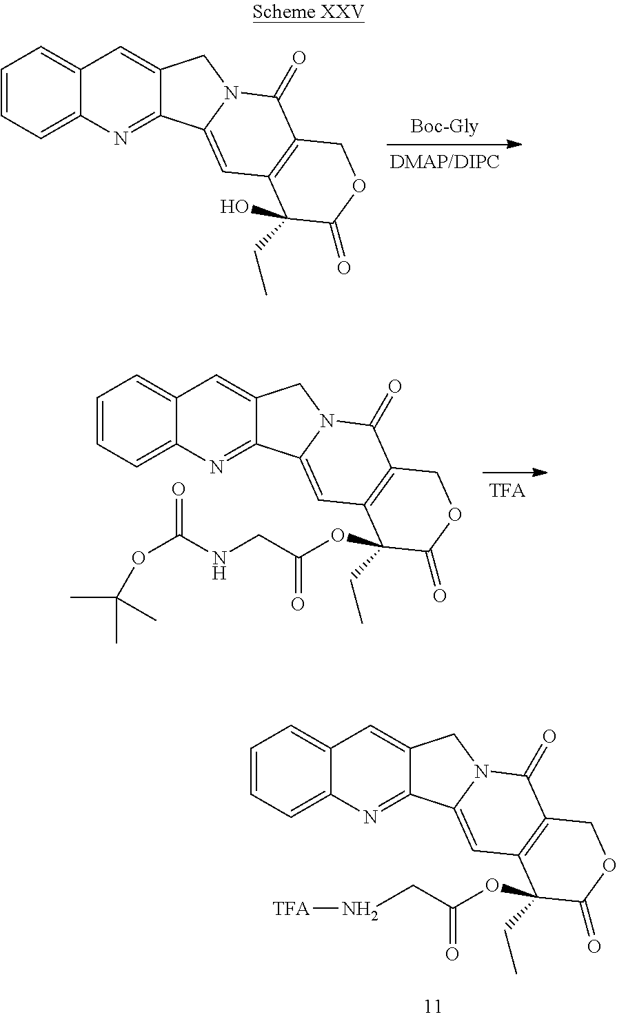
C1=CC=C2C(=C1)C=C1C(=N2)C2=CC3=C(C(=O)N2C1)COC(=O)C3(O)CC.C1=CC=C2C(=C1)C=C1C(=N2)C2=CC3=C(C(=O)N2C1)COC(=O)C3(OC(CNC(OC(C)(C)C)=O)=O)CC.C1=CC=C2C(=C1)C=C1C(=N2)C2=CC3=C(C(=O)N2C1)COC(=O)C3(OC(CN[TFA])=O)CC
